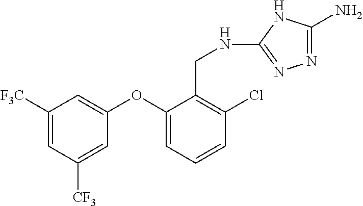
C1([F3C])=CC([CF3])=CC(OC2=CC=CC(Cl)=C2CNC2=NN=C(N)N2)=C1
